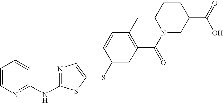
C1=CN=C(NC2=NC=C(SC3=CC(C(N4CC(C(O)=O)CCC4)=O)=C(C)C=C3)S2)C=C1
